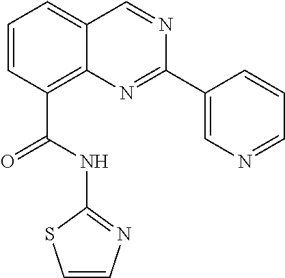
C1=CC(C(=O)NC2=NC=CS2)=C2C(=C1)C=NC(C1=CN=CC=C1)=N2
